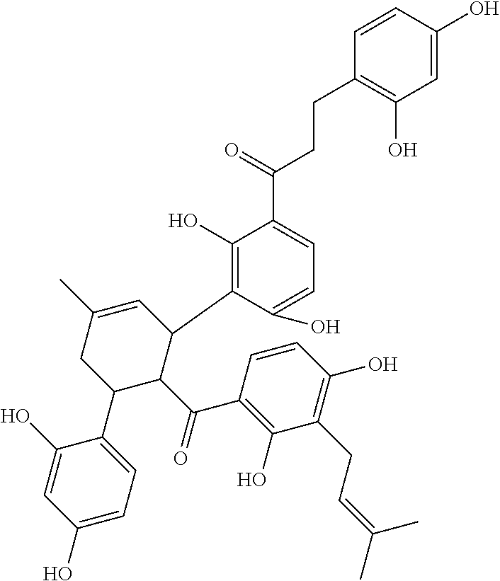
C1=C(O)C=CC(CCC(C2=CC=C(O)C(C3C=C(C)CC(C4=CC=C(O)C=C4O)C3C(=O)C3=C(O)C(CC=C(C)C)=C(O)C=C3)=C2O)=O)=C1O
